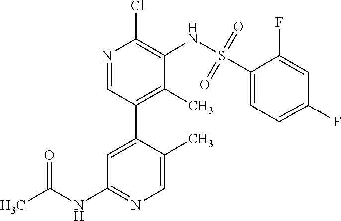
C1=C(C2=C(C)C(NS(C3=CC=C(F)C=C3F)(=O)=O)=C(Cl)N=C2)C(C)=CN=C1NC(C)=O
